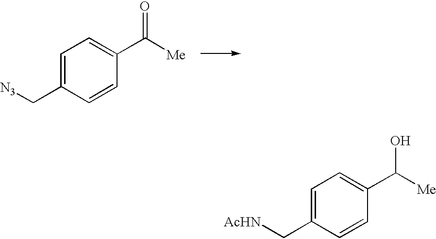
C1=C(C[N3])C=CC(C([Me])=O)=C1.C1=C(C[AcHN])C=CC(C([Me])O)=C1
